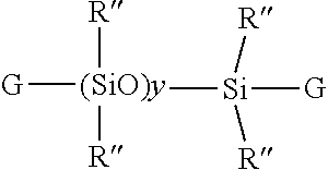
[G][(SiO)y]([R])([R])[Si]([G])([R])[R]
